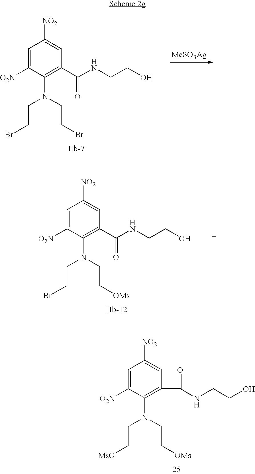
C1=C([O2N])C(N(CC[MsO])CC[OMs])=C(C(=O)NCCO)C=C1[NO2].C1=C([O2N])C(N(CCBr)CCBr)=C(C(NCCO)=O)C=C1[NO2].[MeSO3Ag].C1=C([O2N])C(N(CCBr)CC[OMs])=C(C(NCCO)=O)C=C1[NO2]
